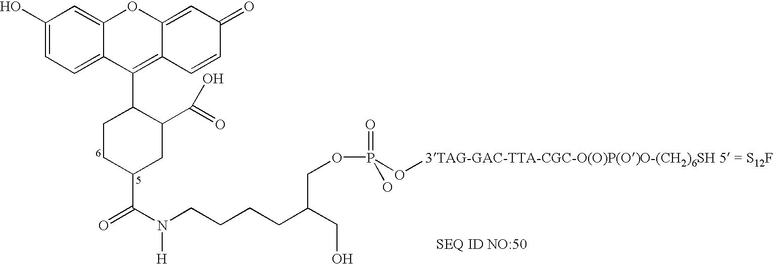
C1(O)=CC=C2C(=C1)OC1=CC(=O)C=CC1=C2C1CCC(C(=O)N(CCCCC(CO)COP(=O)(O[3TAG-GAC-TTA-CGC-O(O)P(O)O-(CH2)6SH 5 = S12F])O)[H])CC1C(O)=O
